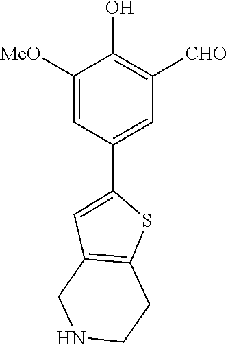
C1([MeO])=CC(C2=CC3=C(CCNC3)S2)=CC([CHO])=C1O
